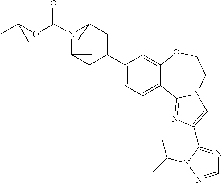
N1(C(OC(C)(C)C)=O)C2CC(C3=CC=C4C(=C3)OCCN3C4=NC(C4=NC=NN4C(C)C)=C3)CC1CC2
